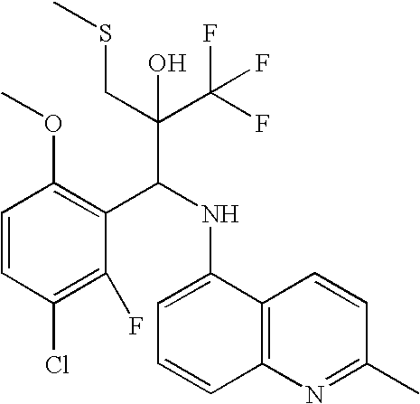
C1=CC(Cl)=C(F)C(C(NC2=CC=CC3=C2C=CC(C)=N3)C(C(F)(F)F)(CSC)O)=C1OC
